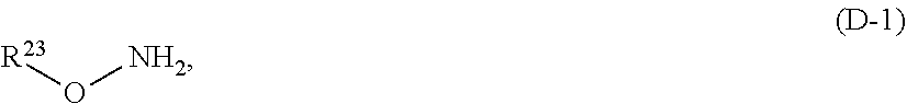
[R23]O[NH2]
